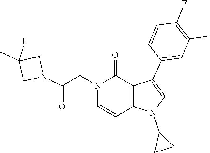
C1=CC(C2=CN(C3CC3)C3=C2C(=O)N(CC(N2CC(C)(F)C2)=O)C=C3)=CC(C)=C1F
